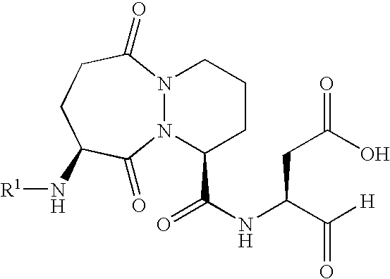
N12N(C(=O)CCC(N[R1])C1=O)CCCC2C(NC(C([H])=O)CC(O)=O)=O
